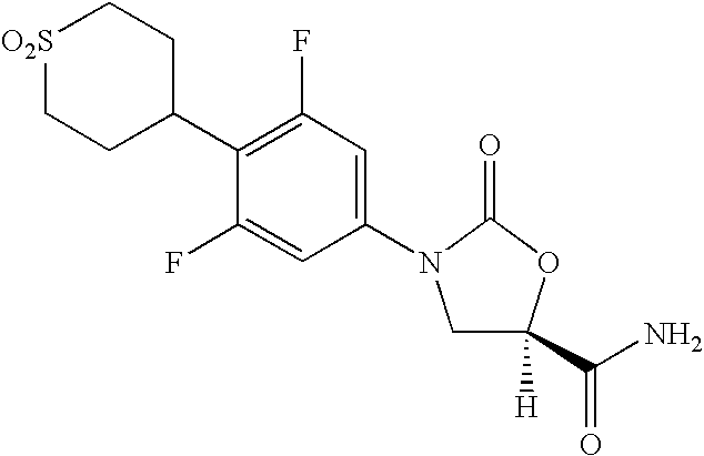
[O2S]1CCC(C2=C(F)C=C(N3CC(C(N)=O)([H])OC3=O)C=C2F)CC1
